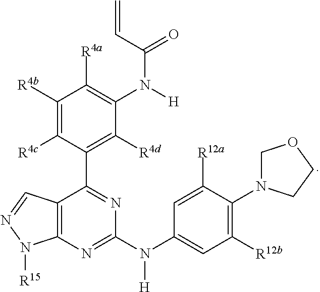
C12=C(N=C(N(C3=CC([R12b])=C(N4COCC4)C([R12a])=C3)[H])N=C1C1=C([R4d])C(N(C(C=C)=O)[H])=C([R4a])C([R4b])=C1[R4c])N([R15])N=C2
